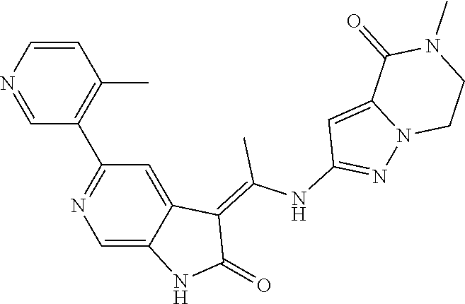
C1=CN=CC(C2=NC=C3C(=C2)C(=C(NC2=NN4C(=C2)C(=O)N(C)CC4)C)C(=O)N3)=C1C
